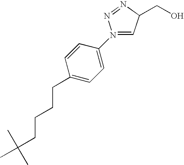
N1(C2=CC=C(CCCCC(C)(C)C)C=C2)=CC(CO)N=N1
